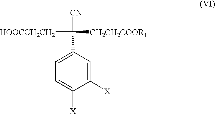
C1=C(C([CN])([HOOCCH2CH2])[CH2CH2COOR1])C=C([X])C([X])=C1
